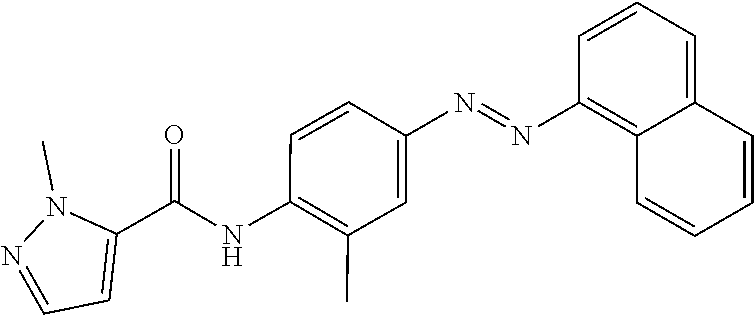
C1=CC(N=NC2=C3C(=CC=C2)C=CC=C3)=CC(C)=C1NC(C1=CC=NN1C)=O
